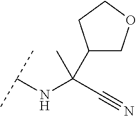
CC(C#N)(NC(C)C)C1COCC1
